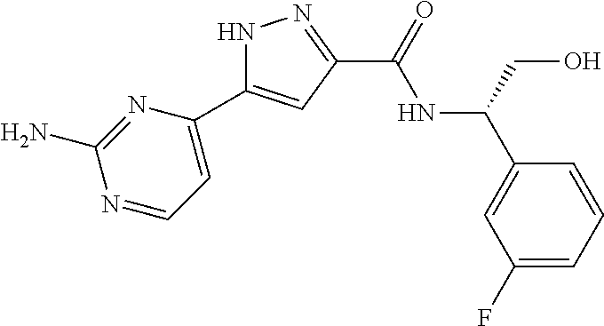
N1C(C2=CC=NC(N)=N2)=CC(C(=O)NC(C2=CC(F)=CC=C2)CO)=N1
